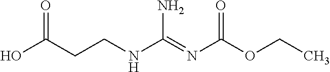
OC(CCNC(=NC(OCC)=O)N)=O
